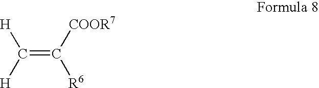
C(=C([COOR7])[R6])([H])[H]
